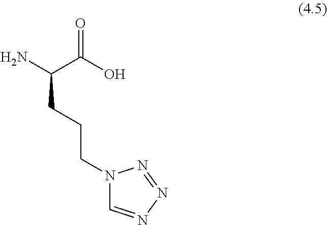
NC(C(O)=O)CCCN1C=NN=N1
